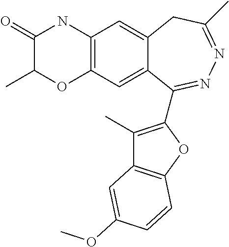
C12=C(C=C3C(=C1)CC(C)=NN=C3C1=C(C)C3=C(O1)C=CC(OC)=C3)OC(C)C(=O)N2
